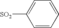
C1=CC=CC=C1[SO2]
